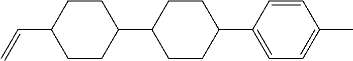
C1(C2CCC(C=C)CC2)CCC(C2=CC=C(C)C=C2)CC1
